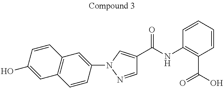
C1=NN(C2=CC3=C(C=C2)C=C(O)C=C3)C=C1C(NC1=C(C(O)=O)C=CC=C1)=O
